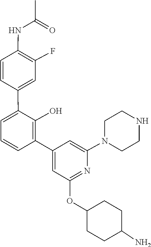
C1CN(C2=CC(C3=C(O)C(C4=CC(F)=C(NC(=O)C)C=C4)=CC=C3)=CC(OC3CCC(N)CC3)=N2)CCN1
